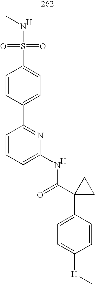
CNS(=O)(=O)C1=CC=C(C2=NC(NC(C3(C4=CC=C([H]C)C=C4)CC3)=O)=CC=C2)C=C1.[H].[H]
